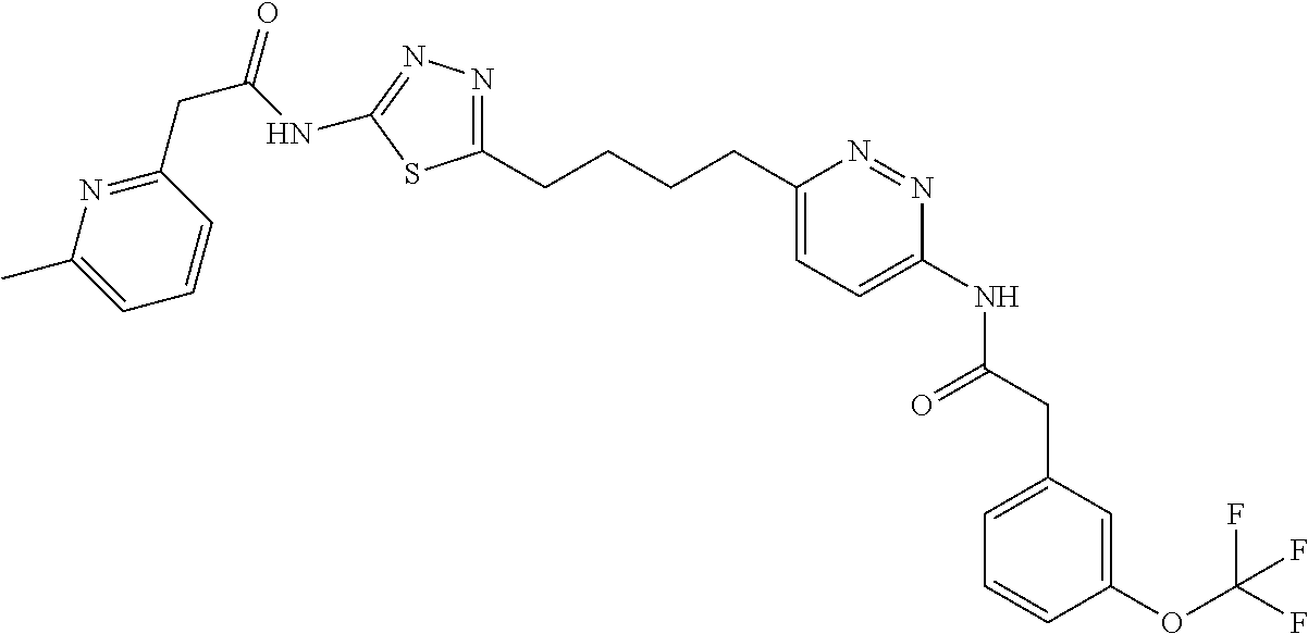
C1(CCCCC2=CC=C(NC(=O)CC3=CC=CC(OC(F)(F)F)=C3)N=N2)=NN=C(NC(CC2=NC(C)=CC=C2)=O)S1
